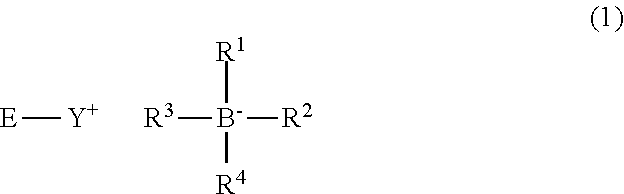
[E][Y].[R3][B-]([R2])([R1])[R4]
